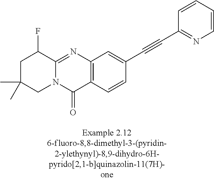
N12C(=NC3=C(C1=O)C=CC(C#CC1=NC=CC=C1)=C3)C(F)CC(C)(C)C2
